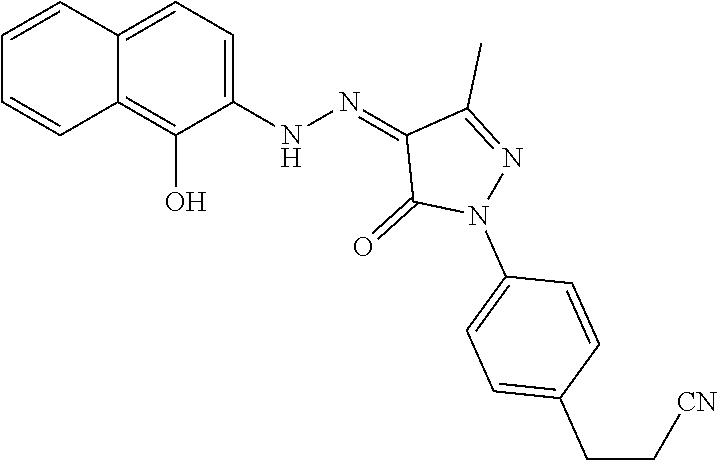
C1=C(N2C(=O)C(=NNC3=CC=C4C=CC=CC4=C3O)C(C)=N2)C=CC(CC[CN])=C1
